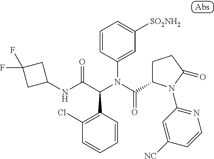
C1(NC(C(N(C(=O)C2CCC(=O)N2C2=NC=CC([NC])=C2)C2=CC([SO2NH2])=CC=C2)C2=C(Cl)C=CC=C2)=O)CC(F)(F)C1
